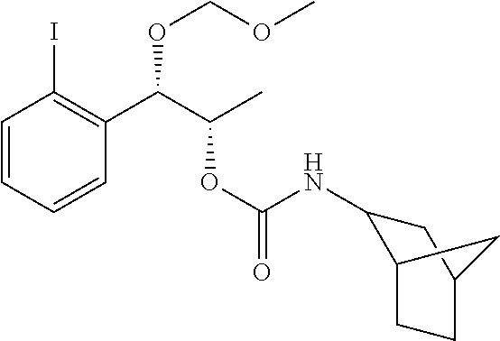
C1=CC=CC(C(C(C)OC(=O)NC2C3CCC(C2)C3)OCOC)=C1I
